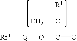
[Rf1][Q]OC(=O)C(C)(CC)[R1]
